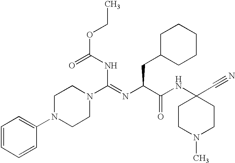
C(NC(=O)OCC)(=NC(C(NC1(C#N)CCN(C)CC1)=O)CC1CCCCC1)N1CCN(C2=CC=CC=C2)CC1
